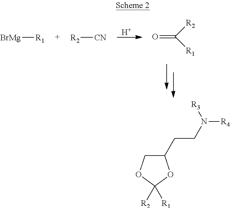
[H].[BrMg][R1].[R2][CN].O=C([R2])[R1].C1(CCN([R4])[R3])COC([R2])([R1])O1
